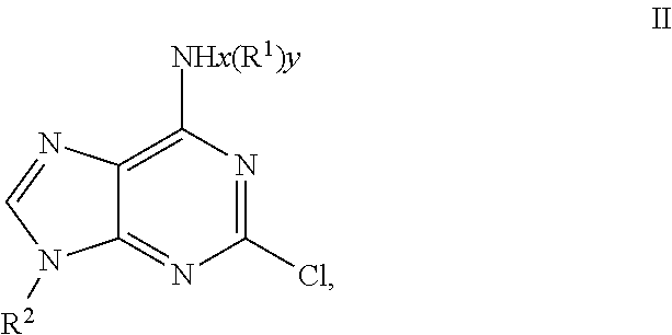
C12=NC(Cl)=NC([NHx(R1)y])=C1N=CN2[R2]
